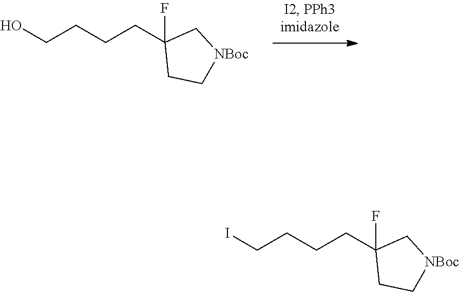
C(C1(F)CC[NBoc]C1)CCCO.C(C1(F)CC[NBoc]C1)CCCI
